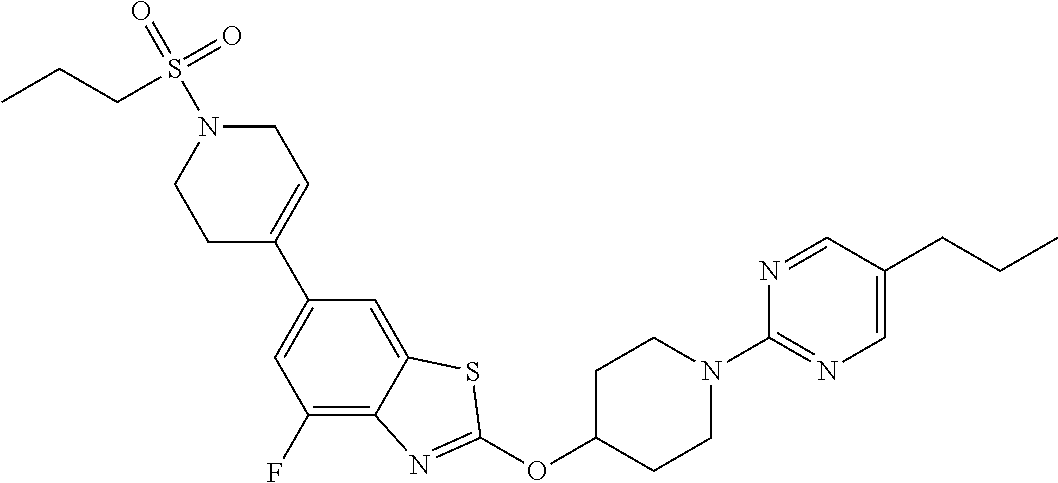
C1C(C2=CC(F)=C3C(=C2)SC(OC2CCN(C4=NC=C(CCC)C=N4)CC2)=N3)=CCN(S(CCC)(=O)=O)C1
